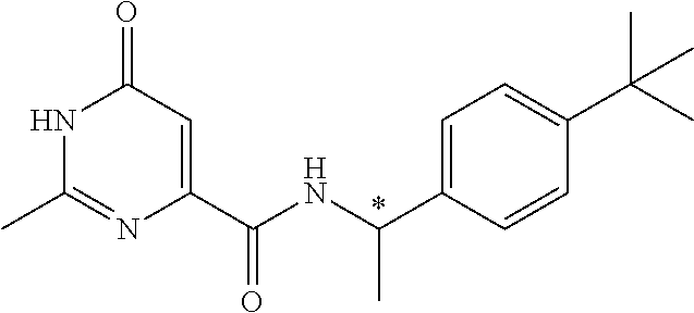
N1C(C)=NC(C(NC(C2=CC=C(C(C)(C)C)C=C2)C)=O)=CC1=O
